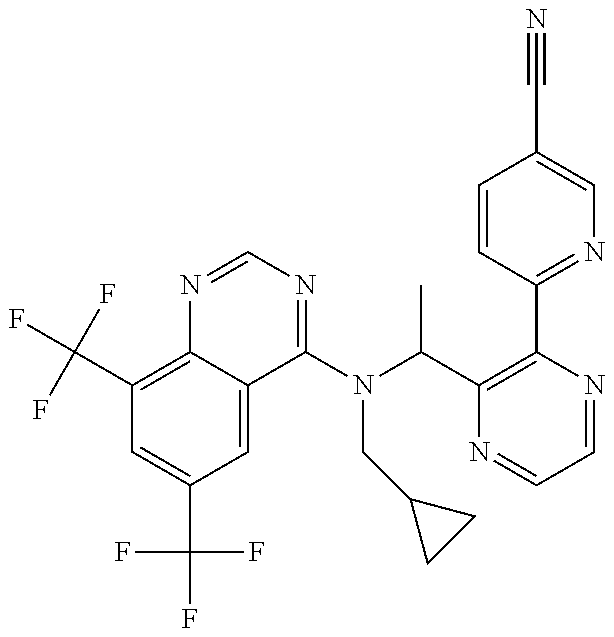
C1(C(F)(F)F)=C2C(=CC(C(F)(F)F)=C1)C(N(C(C1=C(C3=NC=C(C#N)C=C3)N=CC=N1)C)CC1CC1)=NC=N2
